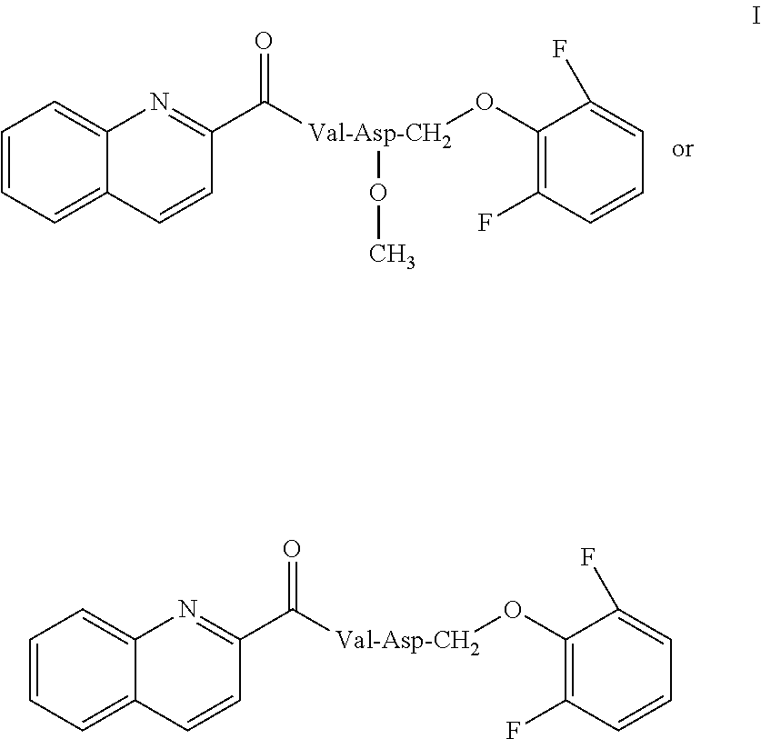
C1=CC=C2C(=C1)N=C(C([Val-Asp-CH2](OC1=C(F)C=CC=C1F)OC)=O)C=C2.C1=CC=C2C(=C1)N=C(C([Val-Asp-CH2]OC1=C(F)C=CC=C1F)=O)C=C2
